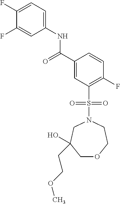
C(C1=CC(S(N2CCOCC(O)(CCOC)C2)(=O)=O)=C(F)C=C1)(=O)NC1=CC=C(F)C(F)=C1
